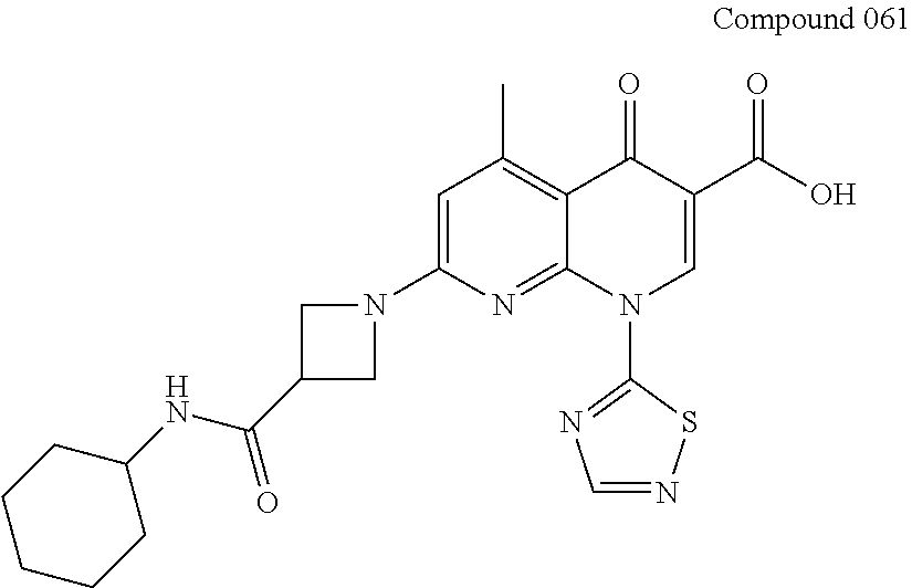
C1=C(N2CC(C(=O)NC3CCCCC3)C2)N=C2C(=C1C)C(=O)C(C(=O)O)=CN2C1=NC=NS1
